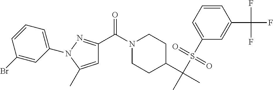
N1(C(C2=NN(C3=CC=CC(Br)=C3)C(C)=C2)=O)CCC(C(C)(S(C2=CC=CC(C(F)(F)F)=C2)(=O)=O)C)CC1
